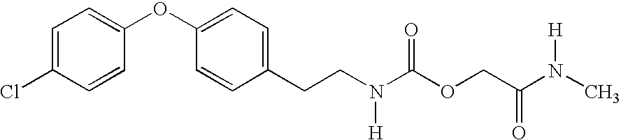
C(CN(C(OCC(N(C)[H])=O)=O)[H])C1=CC=C(OC2=CC=C(Cl)C=C2)C=C1
